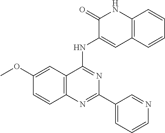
C1(OC)=CC2=C(C=C1)N=C(C1=CC=CN=C1)N=C2NC1=CC2=C(NC1=O)C=CC=C2
